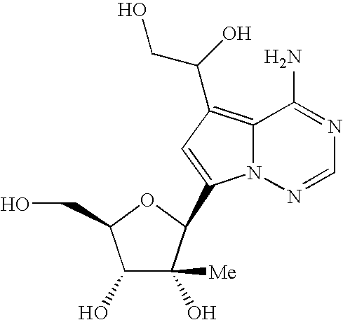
C1(O)C(O)([Me])C(C2=CC(C(O)CO)=C3N2N=CN=C3N)OC1CO
